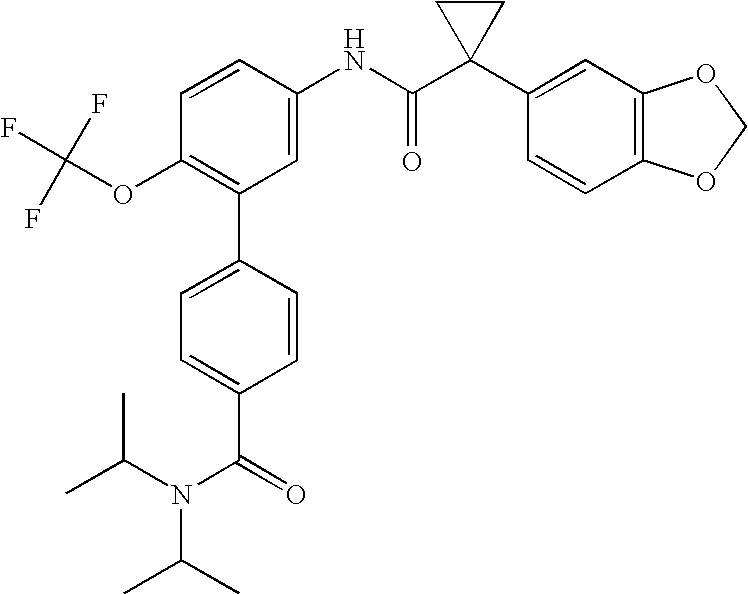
C1=CC(NC(C2(C3=CC4=C(C=C3)OCO4)CC2)=O)=CC(C2=CC=C(C(=O)N(C(C)C)C(C)C)C=C2)=C1OC(F)(F)F
